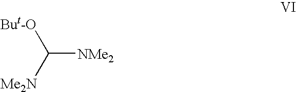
[NMe2]C([But-O])[Me2N]
